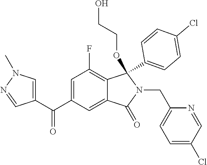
C1=C(C(=O)C2=CN(C)N=C2)C=C2C(=C1F)C(C1=CC=C(Cl)C=C1)(OCCO)N(CC1=CC=C(Cl)C=N1)C2=O
